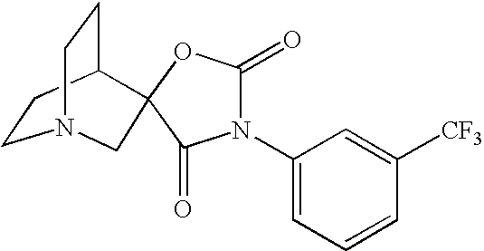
C1CC2CCN1CC21OC(=O)N(C2=CC=CC([CF3])=C2)C1=O
